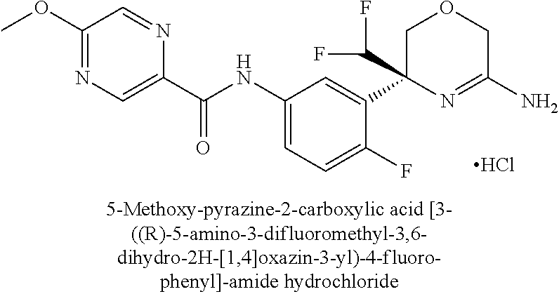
Cl.N(C1=CC=C(F)C(C2(C(F)F)COCC(N)=N2)=C1)C(C1=CN=C(OC)C=N1)=O
